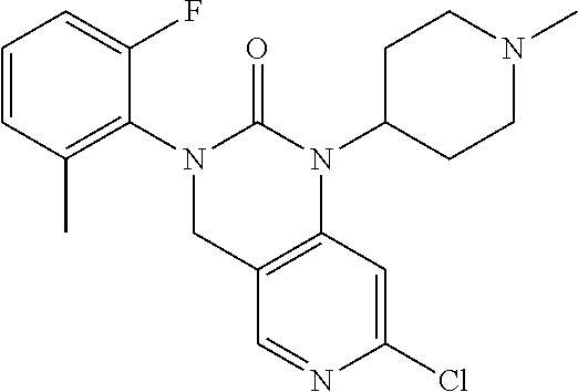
C12=C(N(C3CCN(C)CC3)C(=O)N(C3=C(C)C=CC=C3F)C1)C=C(Cl)N=C2
